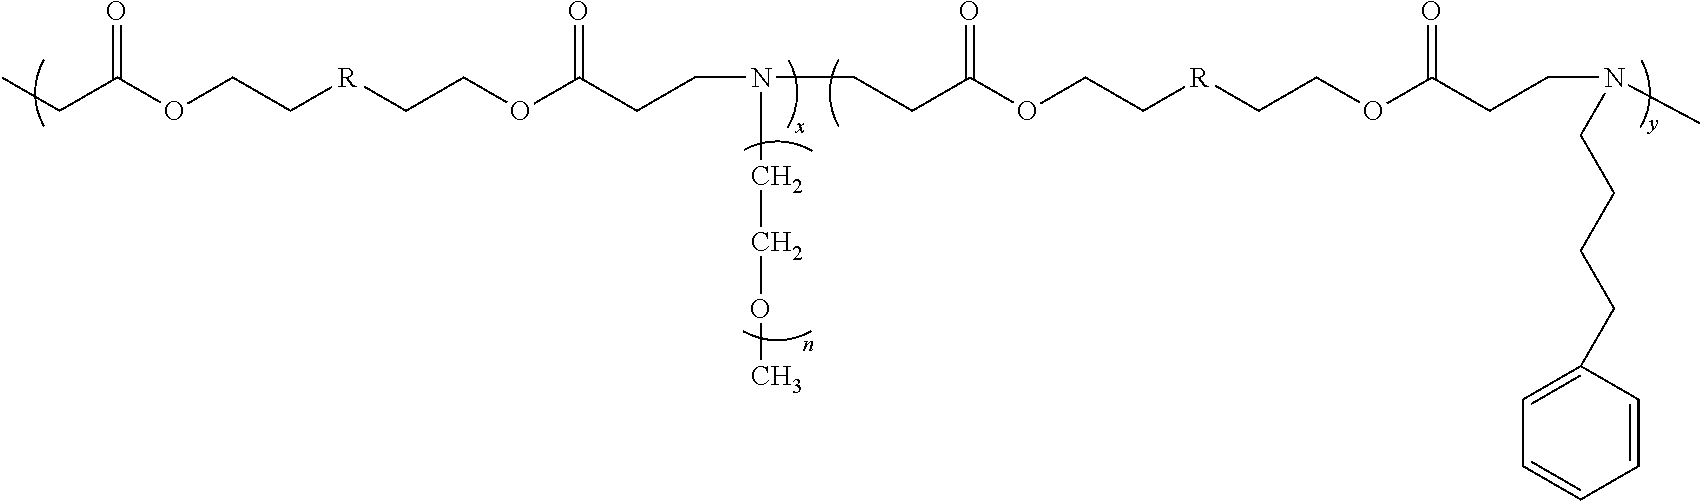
O(C(CCN(CCC(OCC[R]CCOC(CC)=O)=O)CCOC)=O)CC[R]CCOC(CCN(C)CCCCC1=CC=CC=C1)=O
